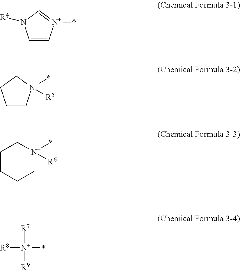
C1=C[N+](*)=CN1[R4].C1C[N+](*)([R5])CC1.C1CCC[N+](*)([R6])C1.[R7][N+]([R9])([R8])*
